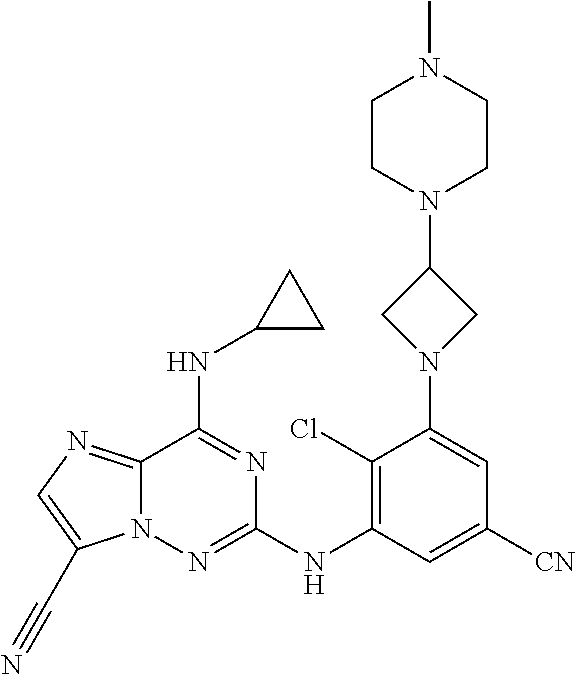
C12=NC=C(C#N)N1N=C(NC1=C(Cl)C(N3CC(N4CCN(C)CC4)C3)=CC([CN])=C1)N=C2NC1CC1
